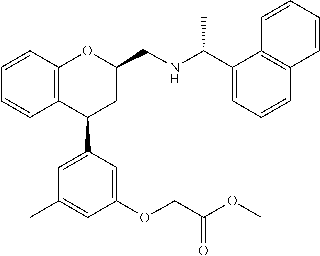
C12=C(C(C3=CC(C)=CC(OCC(OC)=O)=C3)CC(CNC(C)C3=CC=CC4=C3C=CC=C4)O1)C=CC=C2
